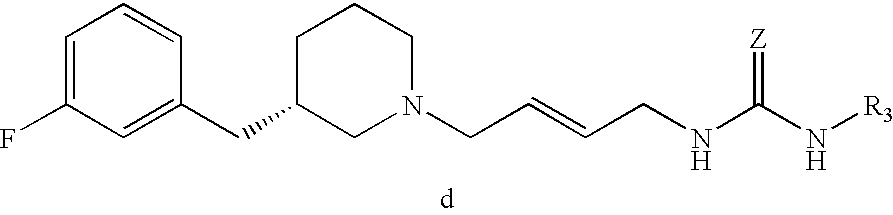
C1=C(F)C=C(CC2CCCN(CC=CCNC(N[R3])=[Z])C2)C=C1
